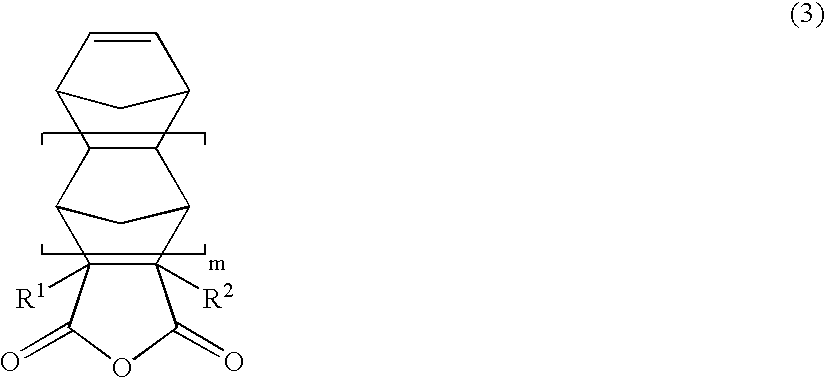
C12C3C4([R1])C([R2])(C(C1C1C=CC2C1)C3)C(=O)OC4=O
